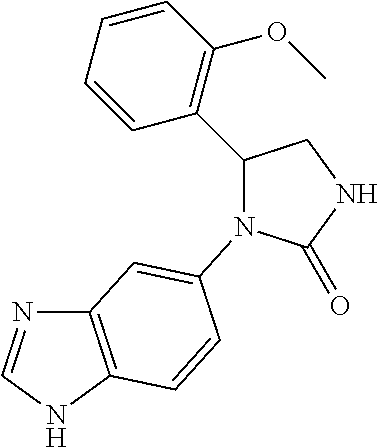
C1(=O)NCC(C2=C(OC)C=CC=C2)N1C1=CC2=C(NC=N2)C=C1
